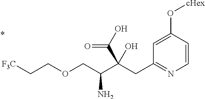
C1=CC(O[cHex])=CC(CC(C(COCC[F3C])N)(C(O)=O)O)=N1
